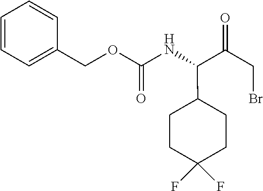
C1C(F)(F)CCC(C(NC(=O)OCC2=CC=CC=C2)C(=O)CBr)C1
